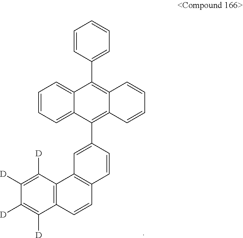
C1=CC(C2=C3C(=C(C4=CC5=C(C=C4)C=CC4=C5C([D])=C([D])C([D])=C4[D])C4=CC=CC=C24)C=CC=C3)=CC=C1
